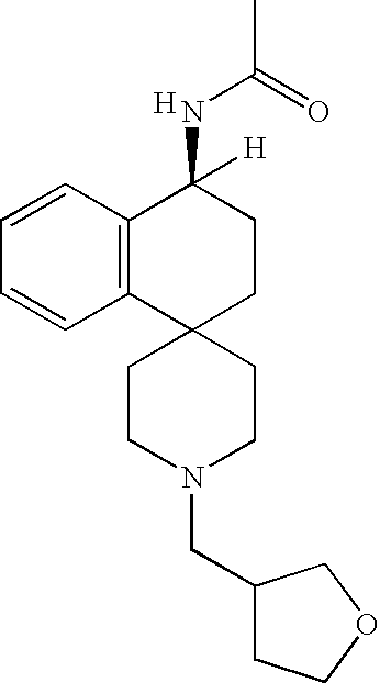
C1=CC=CC2=C1C(NC(C)=O)([H])CCC21CCN(CC2CCOC2)CC1.[H]
